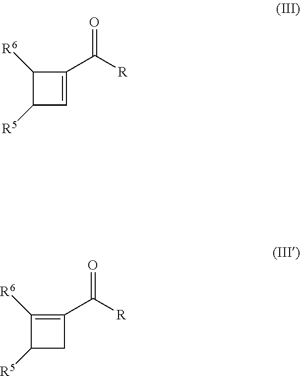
C1([R6])C([R5])C=C1C([R])=O.C1([R6])=C(C([R])=O)CC1[R5]
